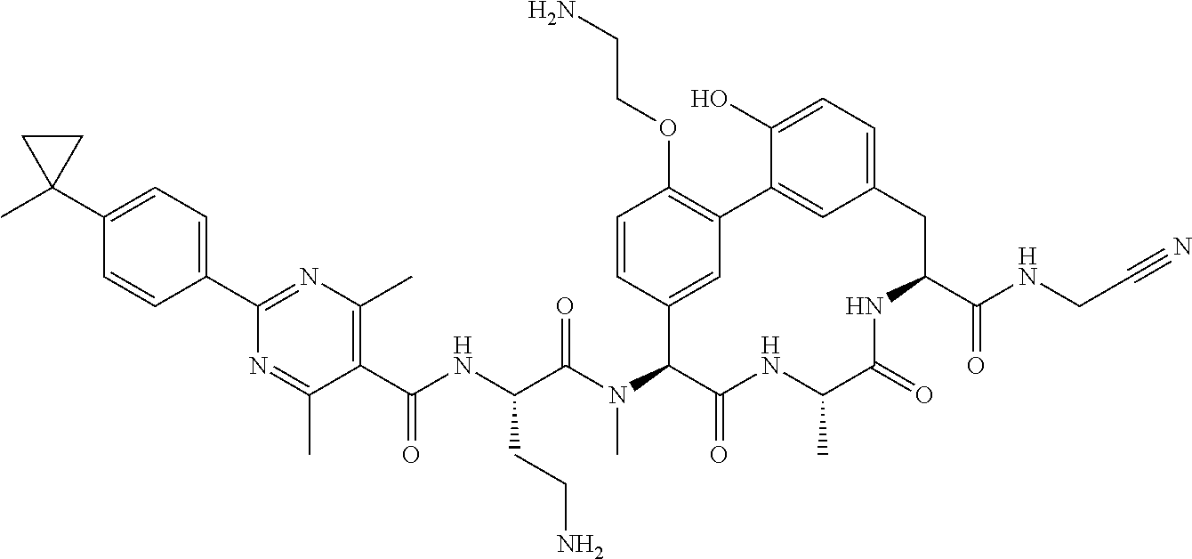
C1(C(NC(C(N(C2C(=O)NC(C)C(=O)NC(C(NCC#N)=O)CC3=CC=C(O)C(=C3)C3=C(OCCN)C=CC2=C3)C)=O)CCN)=O)=C(C)N=C(C2=CC=C(C3(C)CC3)C=C2)N=C1C
